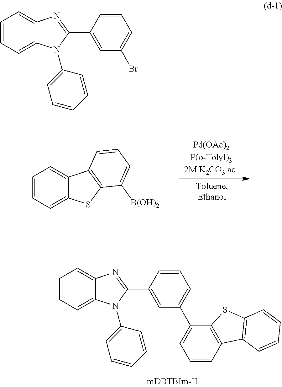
C1=CC=C2C(=C1)N=C(C1=CC(Br)=CC=C1)N2C1=CC=CC=C1.C12=CC=CC=C1SC1=C2C=CC=C1[B(OH)2].C1=CC=C2C(=C1)N=C(C1=CC(C3=CC=CC4=C3SC3=C4C=CC=C3)=CC=C1)N2C1=CC=CC=C1
